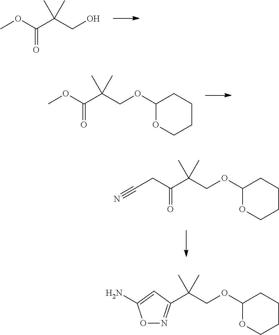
COC(C(CO)(C)C)=O.COC(C(COC1OCCCC1)(C)C)=O.C(CC(C(COC1OCCCC1)(C)C)=O)#N.C(COC1OCCCC1)(C)(C)C1=NOC(N)=C1
